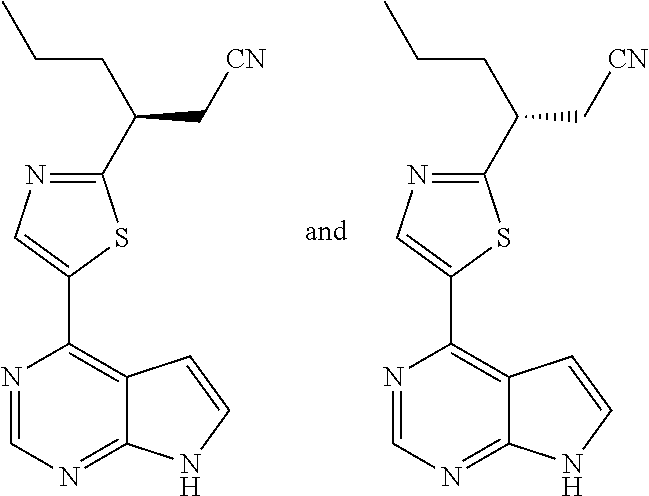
C1(C(C[CN])CCC)=NC=C(C2=C3C(=NC=N2)NC=C3)S1.C1(C(C[CN])CCC)=NC=C(C2=C3C(=NC=N2)NC=C3)S1
